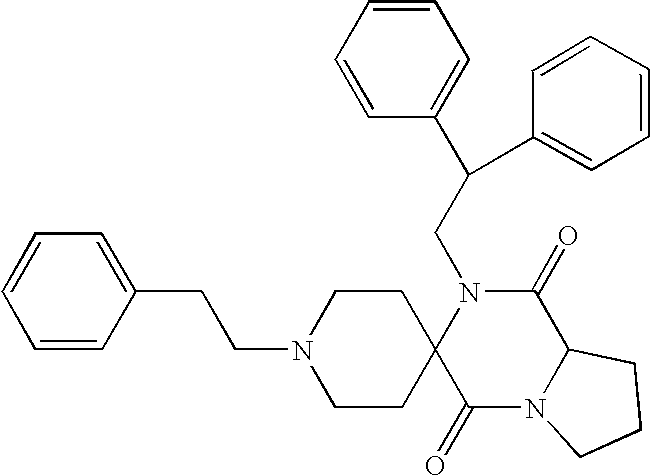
C(N1C2(C(=O)N3C(C1=O)CCC3)CCN(CCC1=CC=CC=C1)CC2)C(C1=CC=CC=C1)C1=CC=CC=C1
